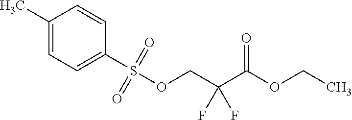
C1(C)=CC=C(S(OCC(C(OCC)=O)(F)F)(=O)=O)C=C1
